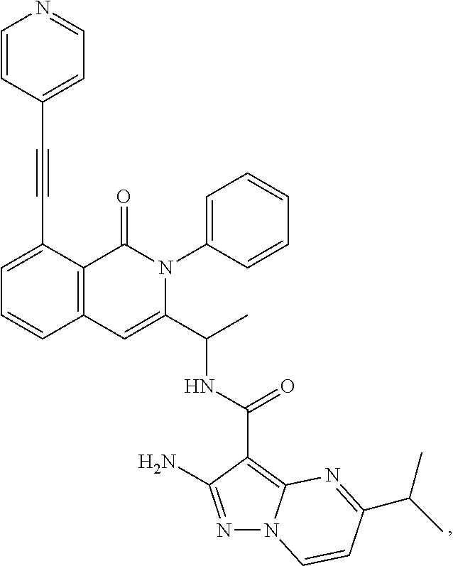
C12=C(C(C#CC3=CC=NC=C3)=CC=C1)C(=O)N(C1=CC=CC=C1)C(C(C)NC(C1=C3N(N=C1N)C=CC(C(C)C)=N3)=O)=C2
